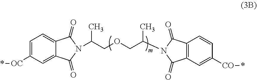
C1=C([OC]*)C=C2C(=C1)C(=O)N(C(COCC(C)N1C(=O)C3=C(C1=O)C=CC([CO]*)=C3)C)C2=O
